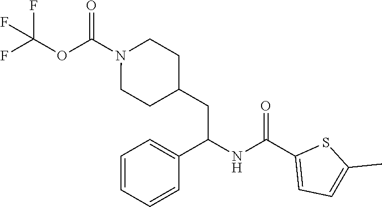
FC(OC(N1CCC(CC(NC(C2=CC=C(C)S2)=O)C2=CC=CC=C2)CC1)=O)(F)F
